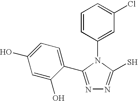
C1(N2C(S)=NN=C2C2=CC=C(O)C=C2O)=CC(Cl)=CC=C1
